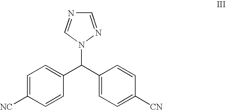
C1=C([NC])C=CC(C(C2=CC=C([CN])C=C2)N2C=NC=N2)=C1
